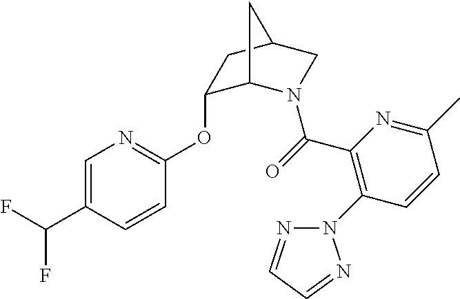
C(=O)(C1=C(N2N=CC=N2)C=CC(C)=N1)N1C2C(OC3=NC=C(C(F)F)C=C3)CC(C1)C2
